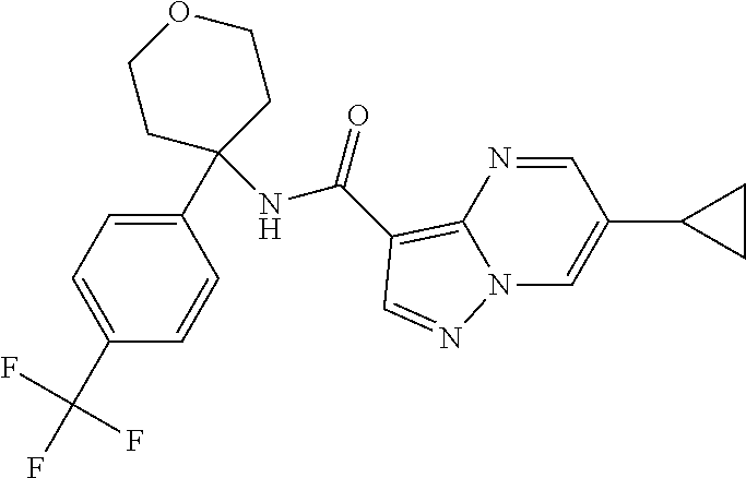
C1(C(F)(F)F)=CC=C(C2(NC(=O)C3=C4N(C=C(C5CC5)C=N4)N=C3)CCOCC2)C=C1
